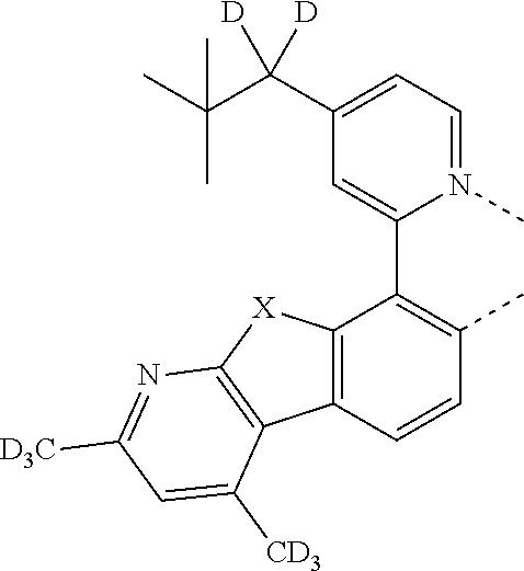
C12=C(C=CC(C)=C1C1=CC(C(C(C)(C)C)([D])[D])=CC=N1C)C1=C([X]2)N=C([D3C])C=C1[CD3]
